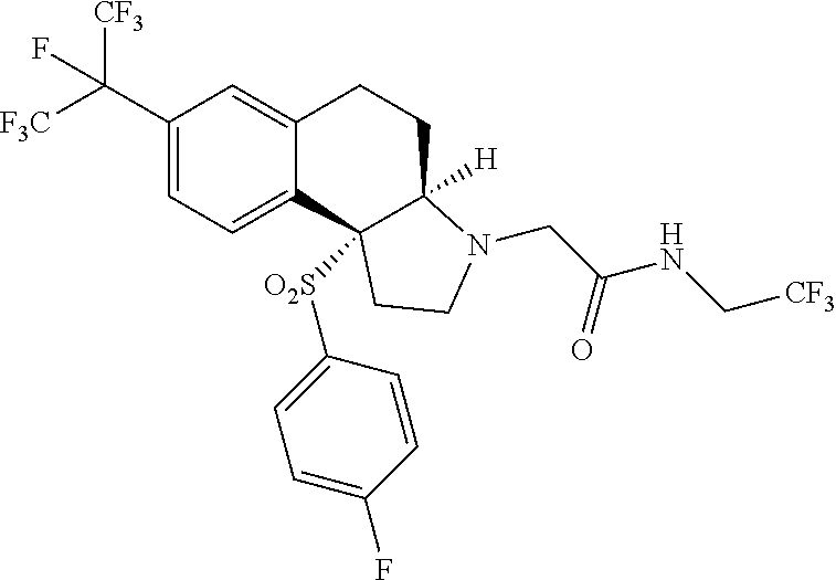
C1(C([F3C])([CF3])F)=CC=C2C(=C1)CCC1([H])C2([O2S]C2=CC=C(F)C=C2)CCN1CC(NC[CF3])=O
